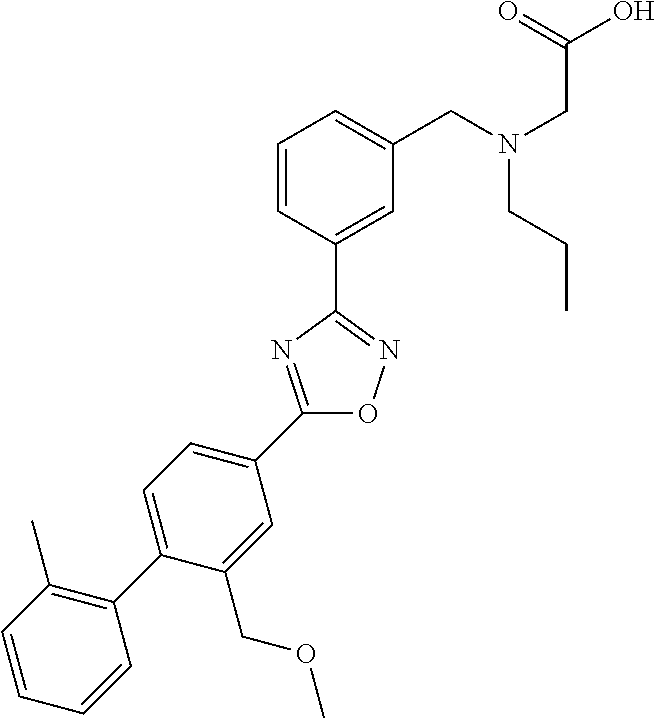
C1(C2=CC=C(C3=C(C)C=CC=C3)C(COC)=C2)=NC(C2=CC(CN(CC(O)=O)CCC)=CC=C2)=NO1
